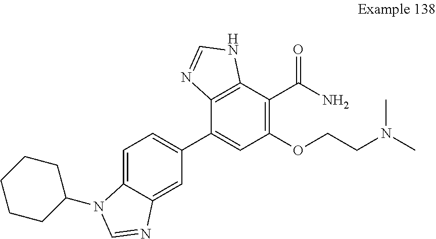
C1=C2C(=CC=C1C1=CC(OCCN(C)C)=C(C(N)=O)C3=C1N=CN3)N(C1CCCCC1)C=N2
